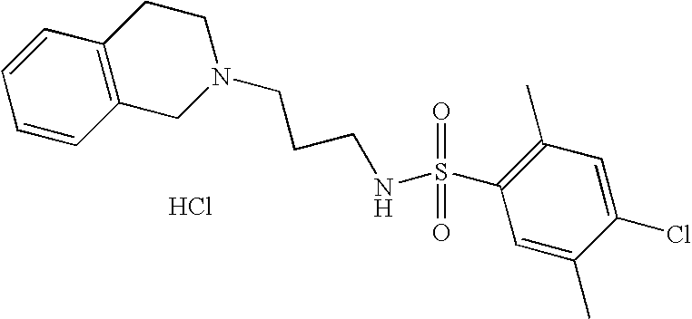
C1=CC2=C(C=C1)CCN(CCCNS(C1=C(C)C=C(Cl)C(C)=C1)(=O)=O)C2.Cl
